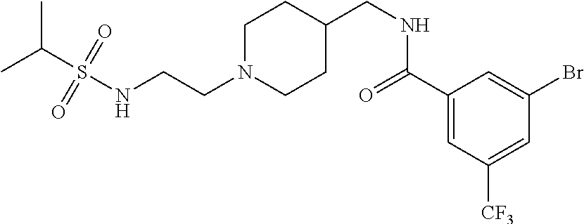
C(CN1CCC(CNC(C2=CC([CF3])=CC(Br)=C2)=O)CC1)NS(C(C)C)(=O)=O
